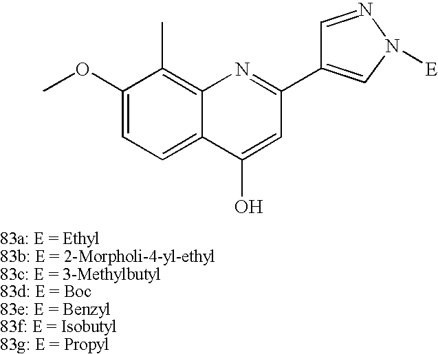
C1(OC)=CC=C2C(=C1C)N=C(C1=CN([E])N=C1)C=C2O
